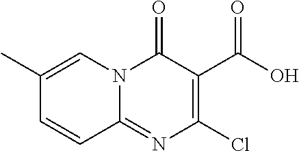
ClC1=C(C(O)=O)C(=O)N2C(=N1)C=CC(C)=C2
